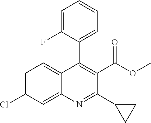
C1=C(Cl)C=C2C(=C1)C(C1=CC=CC=C1F)=C(C(OC)=O)C(C1CC1)=N2
